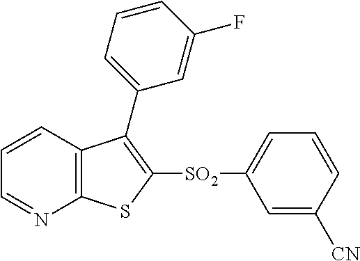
C1=CC2=C(N=C1)SC([SO2]C1=CC=CC([CN])=C1)=C2C1=CC=CC(F)=C1
